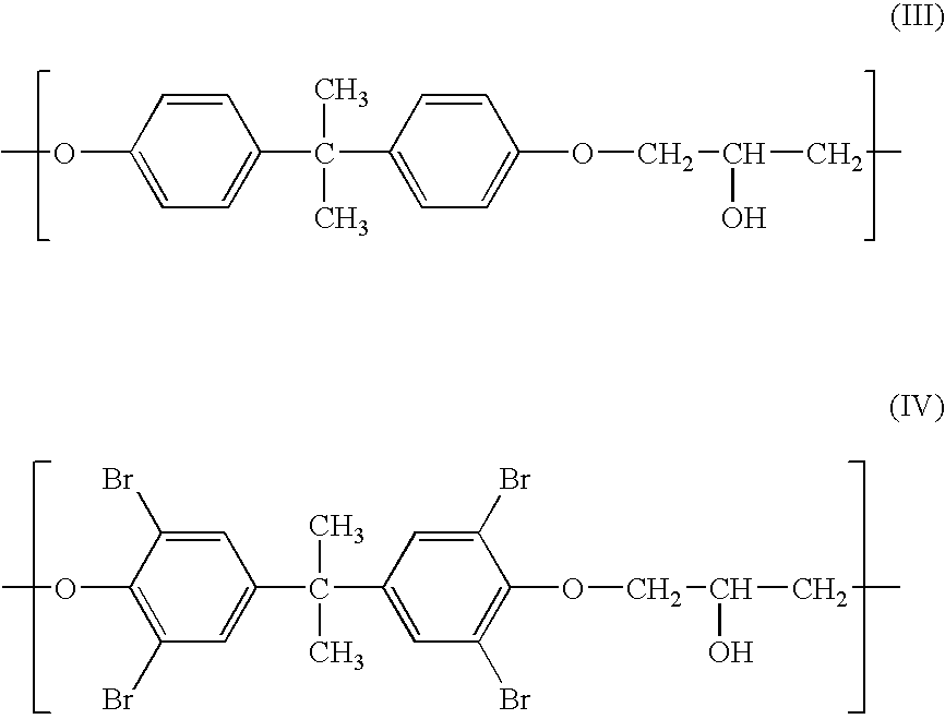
COC1=CC=C(C(C2=CC=C(OCC(CC)O)C=C2)(C)C)C=C1.COC1=C(Br)C=C(C(C2=CC(Br)=C(OCC(CC)O)C(Br)=C2)(C)C)C=C1Br
